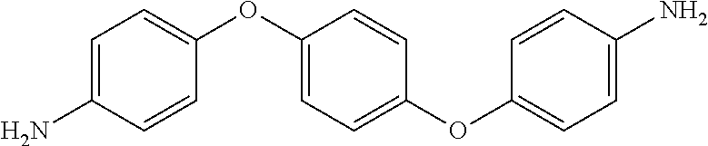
C1=C(N)C=CC(OC2=CC=C(OC3=CC=C(N)C=C3)C=C2)=C1
